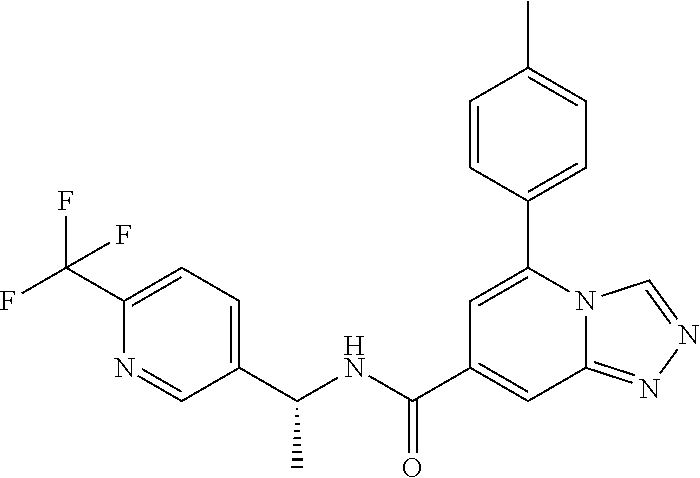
C1(C(NC(C2=CC=C(C(F)(F)F)N=C2)C)=O)=CC2=NN=CN2C(C2=CC=C(C)C=C2)=C1
